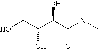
OCC(C(C(N(C)C)=O)O)O
